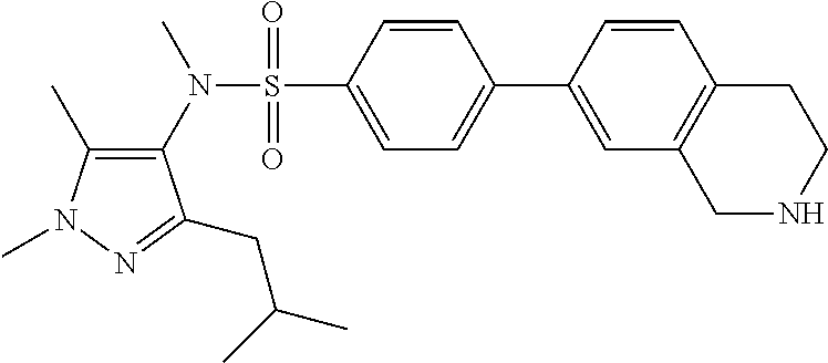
C1(C)=C(N(S(C2=CC=C(C3=CC4=C(C=C3)CCNC4)C=C2)(=O)=O)C)C(CC(C)C)=NN1C
